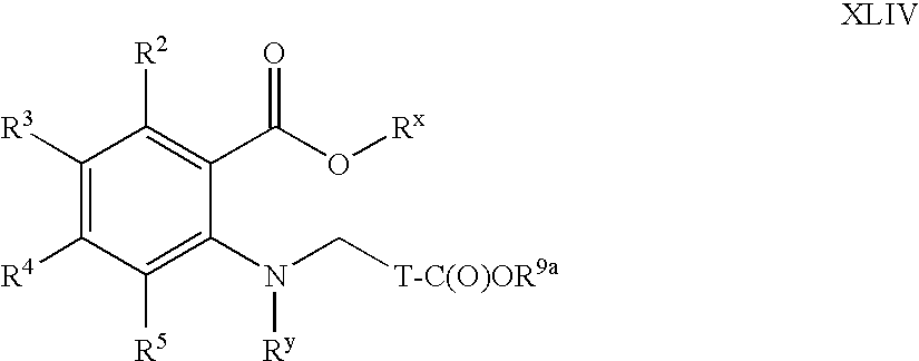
C1([R3])=C([R4])C([R5])=C(N(C[T-C(O)OR9a])[Ry])C(C(O[Rx])=O)=C1[R2]
